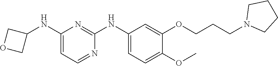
C1(NC2COC2)=CC=NC(NC2=CC=C(OC)C(OCCCN3CCCC3)=C2)=N1
